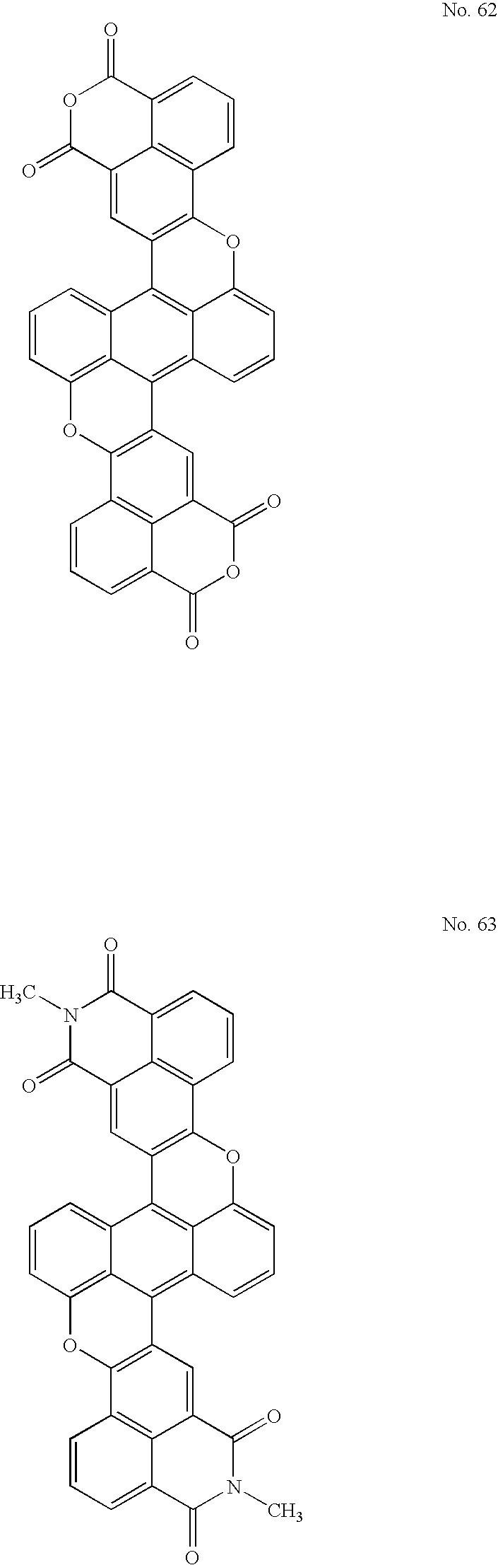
C12=CC=CC3=C1C(=CC1=C3OC3=CC=CC4=C5C6=C(C=CC=C6C1=C34)OC1=C5C=C3C4=C1C=CC=C4C(=O)OC3=O)C(=O)OC2=O.C12=CC=CC3=C1C(=CC1=C3OC3=CC=CC4=C5C6=C(C=CC=C6C1=C34)OC1=C5C=C3C4=C1C=CC=C4C(=O)N(C)C3=O)C(=O)N(C)C2=O
